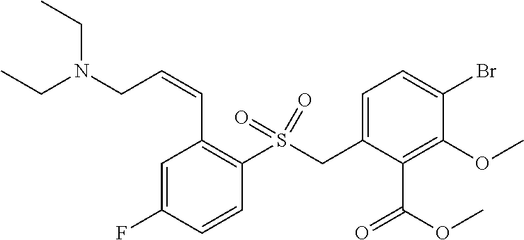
C1=C(F)C=CC(S(CC2=CC=C(Br)C(OC)=C2C(OC)=O)(=O)=O)=C1C=CCN(CC)CC
